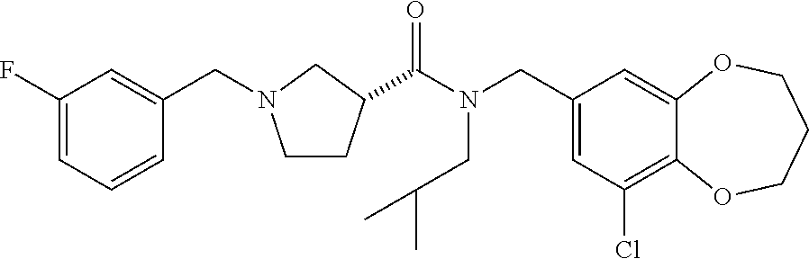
C1(CN(C(=O)C2CCN(CC3=CC(F)=CC=C3)C2)CC(C)C)=CC(Cl)=C2C(=C1)OCCCO2
